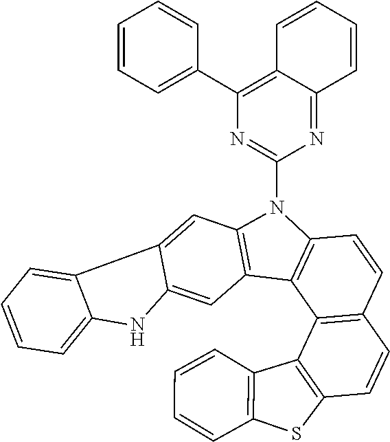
C1=CC2=C(C3=C1C=CC1=C3C3=C(C=C4C(=C3)NC3=CC=CC=C43)N1C1=NC(C3=CC=CC=C3)=C3C(=N1)C=CC=C3)C1=C(S2)C=CC=C1
